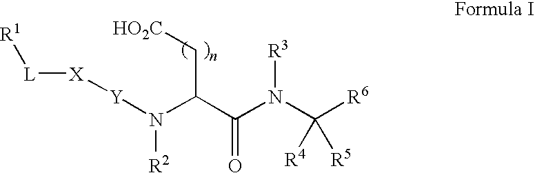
[HO2C]CC(C(N(C([R6])([R4])[R5])[R3])=O)N([R2])[Y][X][L][R1]
